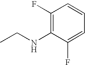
CCNC1=C(F)C=CC=C1F
